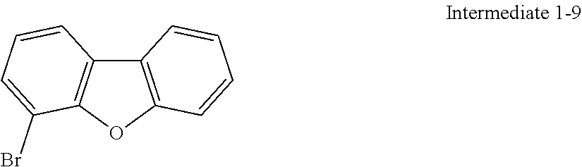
C12=C(OC3=C1C=CC=C3Br)C=CC=C2
